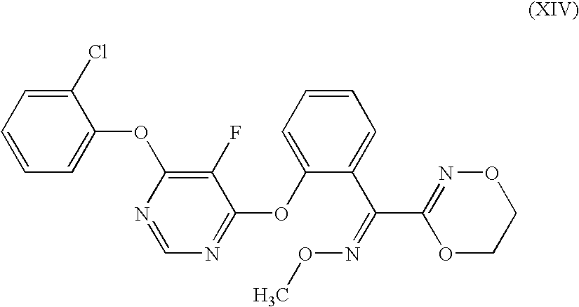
C1=CC=C(OC2=C(F)C(OC3=CC=CC=C3C(=NOC)C3=NOCCO3)=NC=N2)C(Cl)=C1
